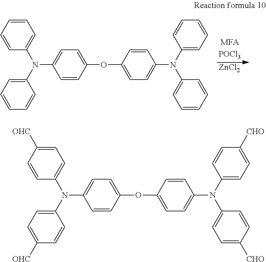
C1=CC(OC2=CC=C(N(C3=CC=CC=C3)C3=CC=CC=C3)C=C2)=CC=C1N(C1=CC=CC=C1)C1=CC=CC=C1.[ZnCl2].C1=CC(OC2=CC=C(N(C3=CC=C([CHO])C=C3)C3=CC=C([CHO])C=C3)C=C2)=CC=C1N(C1=CC=C([OHC])C=C1)C1=CC=C([OHC])C=C1
